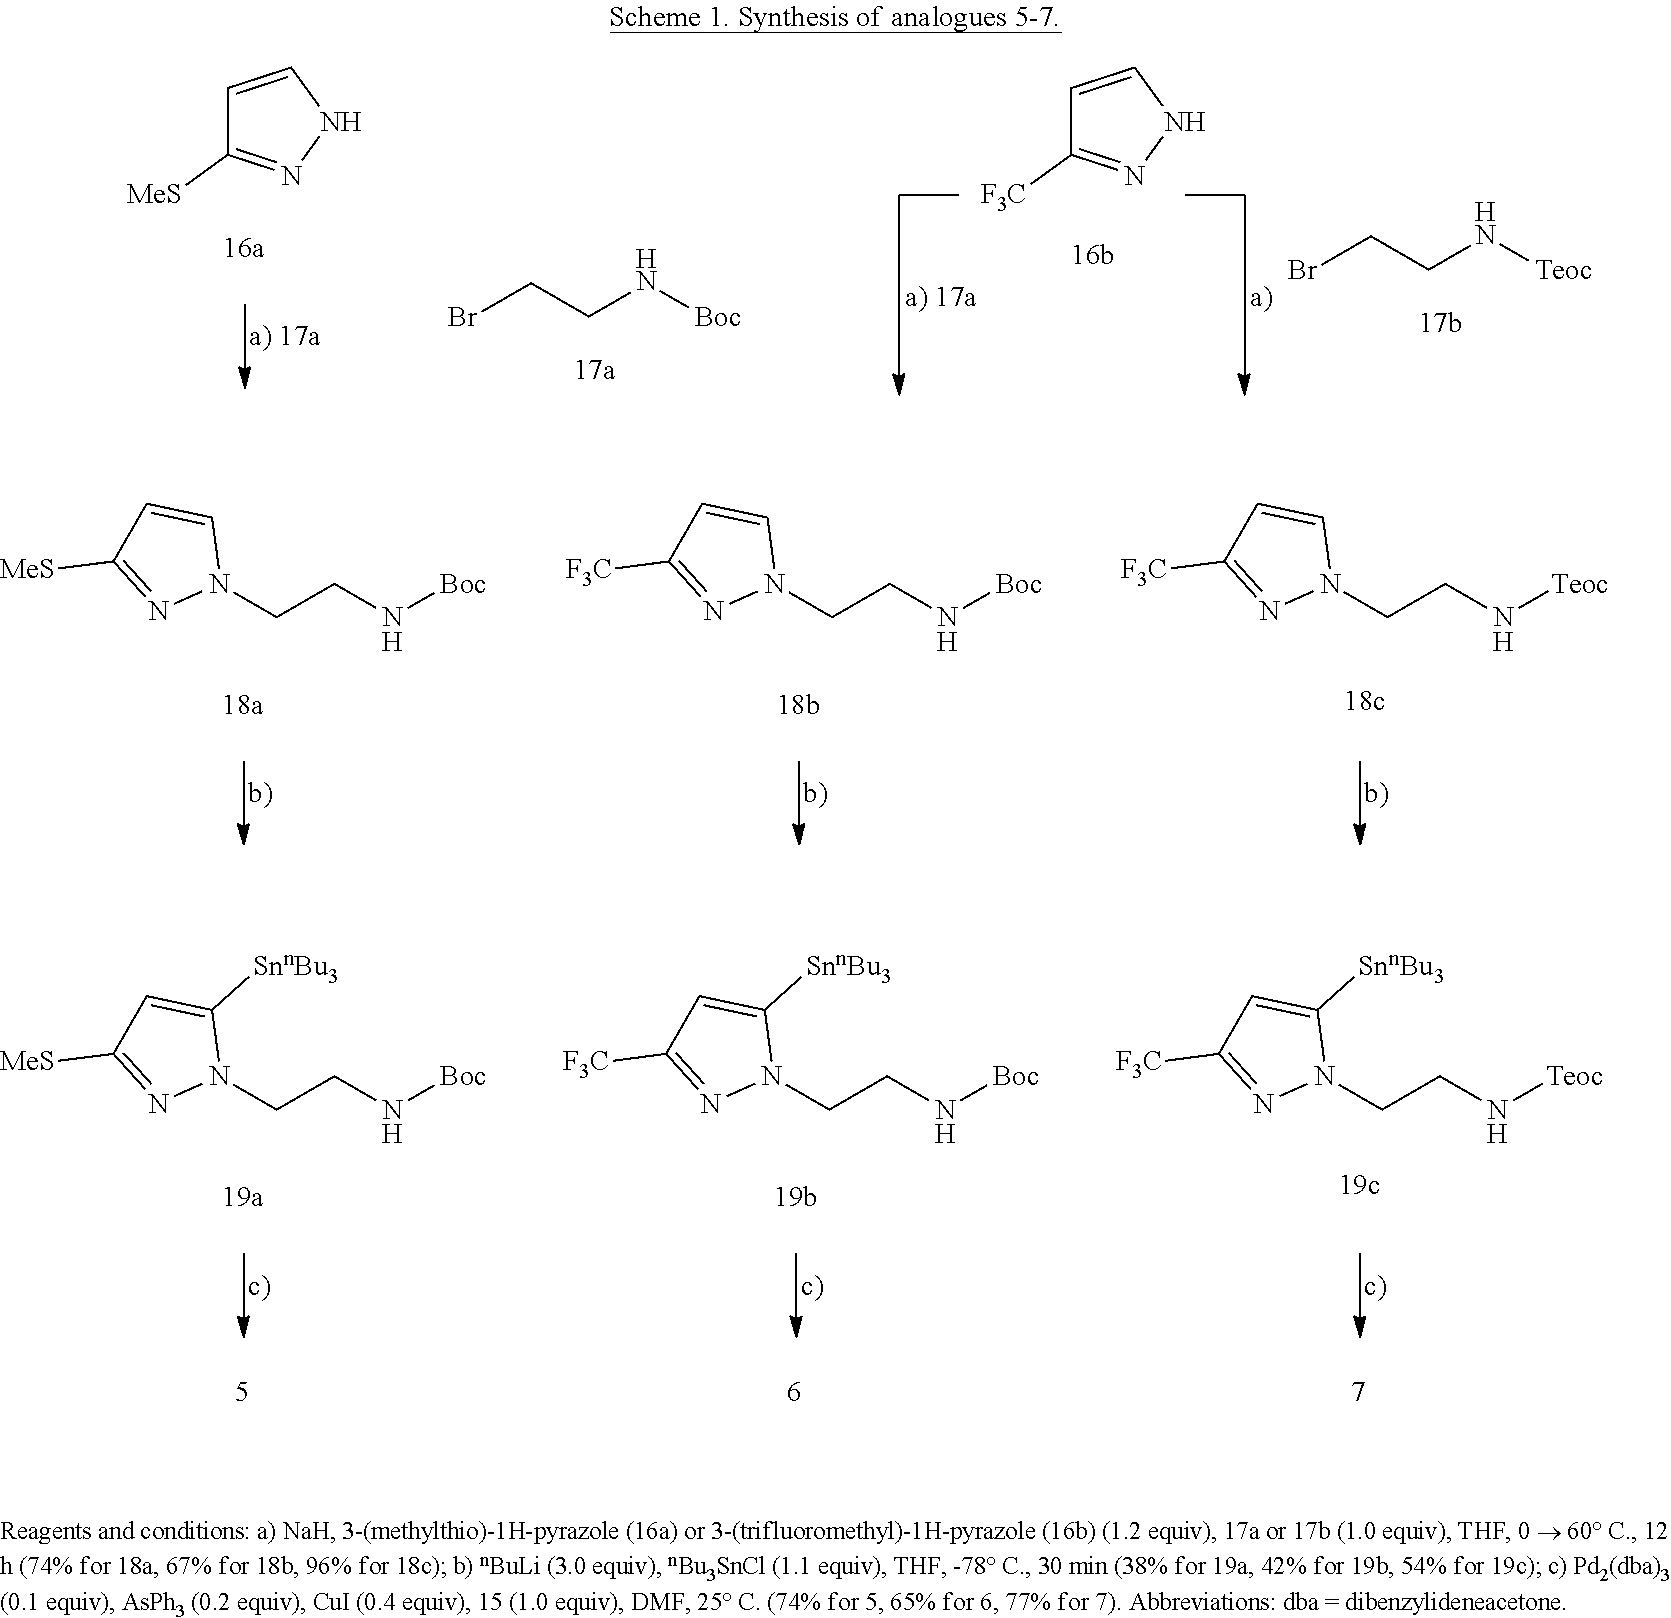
[Teoc]NCCN1C=CC([F3C])=N1.[Boc]NCCN1C=CC([F3C])=N1.[Boc]NCCN1C=CC([MeS])=N1.[Teoc]NCCN1C([SnnBu3])=CC([F3C])=N1.[Boc]NCCN1C([SnnBu3])=CC([F3C])=N1.[Boc]NCCN1C([SnnBu3])=CC([MeS])=N1.C1=CNN=C1[MeS].BrCCN[Boc].BrCCN[Teoc].C1=CNN=C1[F3C]
